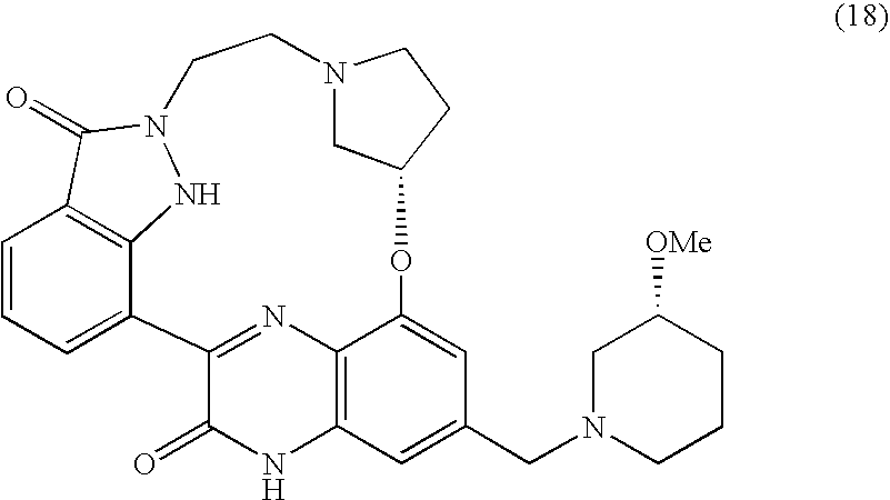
C12=NC3=C(NC1=O)C=C(CN1CCCC([OMe])C1)C=C3OC1CN(CCN3NC4=C(C=CC=C24)C3=O)CC1
